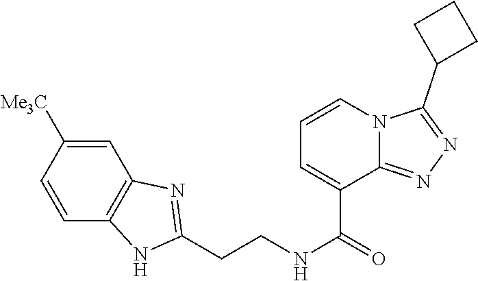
C1=C([Me3C])C=CC2=C1N=C(CCNC(=O)C1=CC=CN3C1=NN=C3C1CCC1)N2
